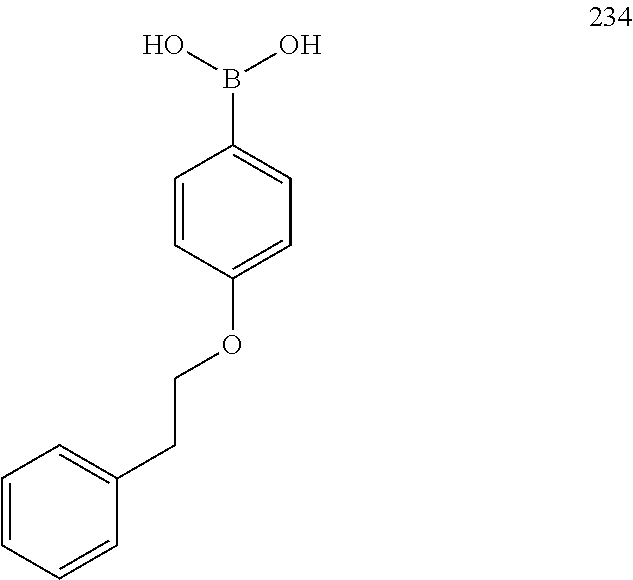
C1(CCOC2=CC=C(B(O)O)C=C2)=CC=CC=C1
